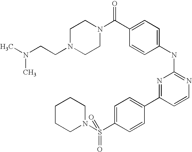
C1N(CCN(C)C)CCN(C(C2=CC=C(NC3=NC=CC(C4=CC=C(S(N5CCCCC5)(=O)=O)C=C4)=N3)C=C2)=O)C1
